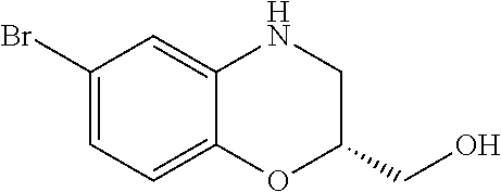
C1(Br)=CC=C2C(=C1)NCC(CO)O2
